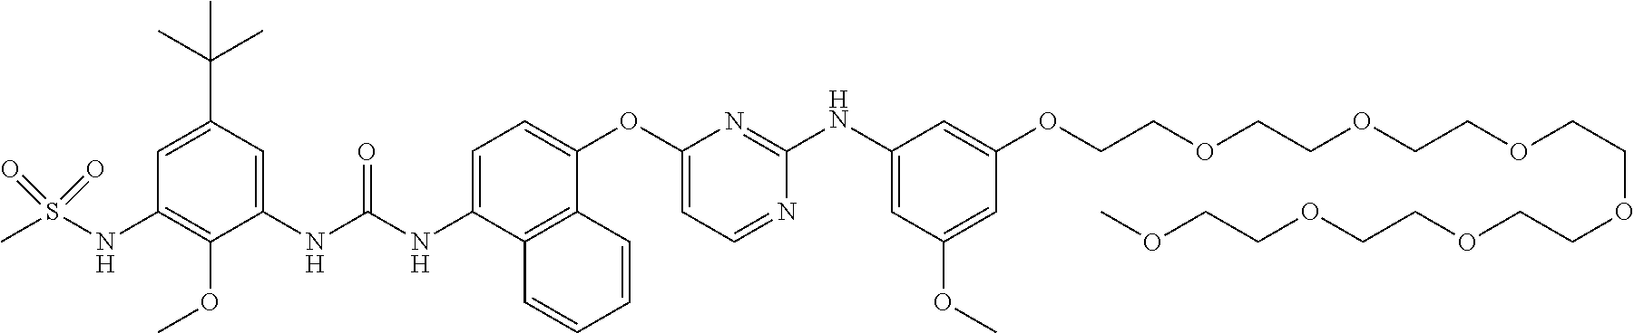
C1(NC(NC2=CC=C(OC3=CC=NC(NC4=CC(OC)=CC(OCCOCCOCCOCCOCCOCCOCCOC)=C4)=N3)C3=C2C=CC=C3)=O)=CC(C(C)(C)C)=CC(NS(C)(=O)=O)=C1OC
